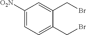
C1([O2N])=CC=C(CBr)C(CBr)=C1
